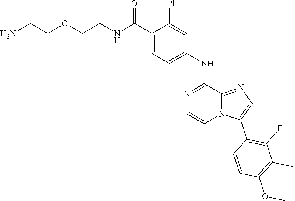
C12=NC=C(C3=C(F)C(F)=C(OC)C=C3)N1C=CN=C2NC1=CC=C(C(NCCOCCN)=O)C(Cl)=C1
